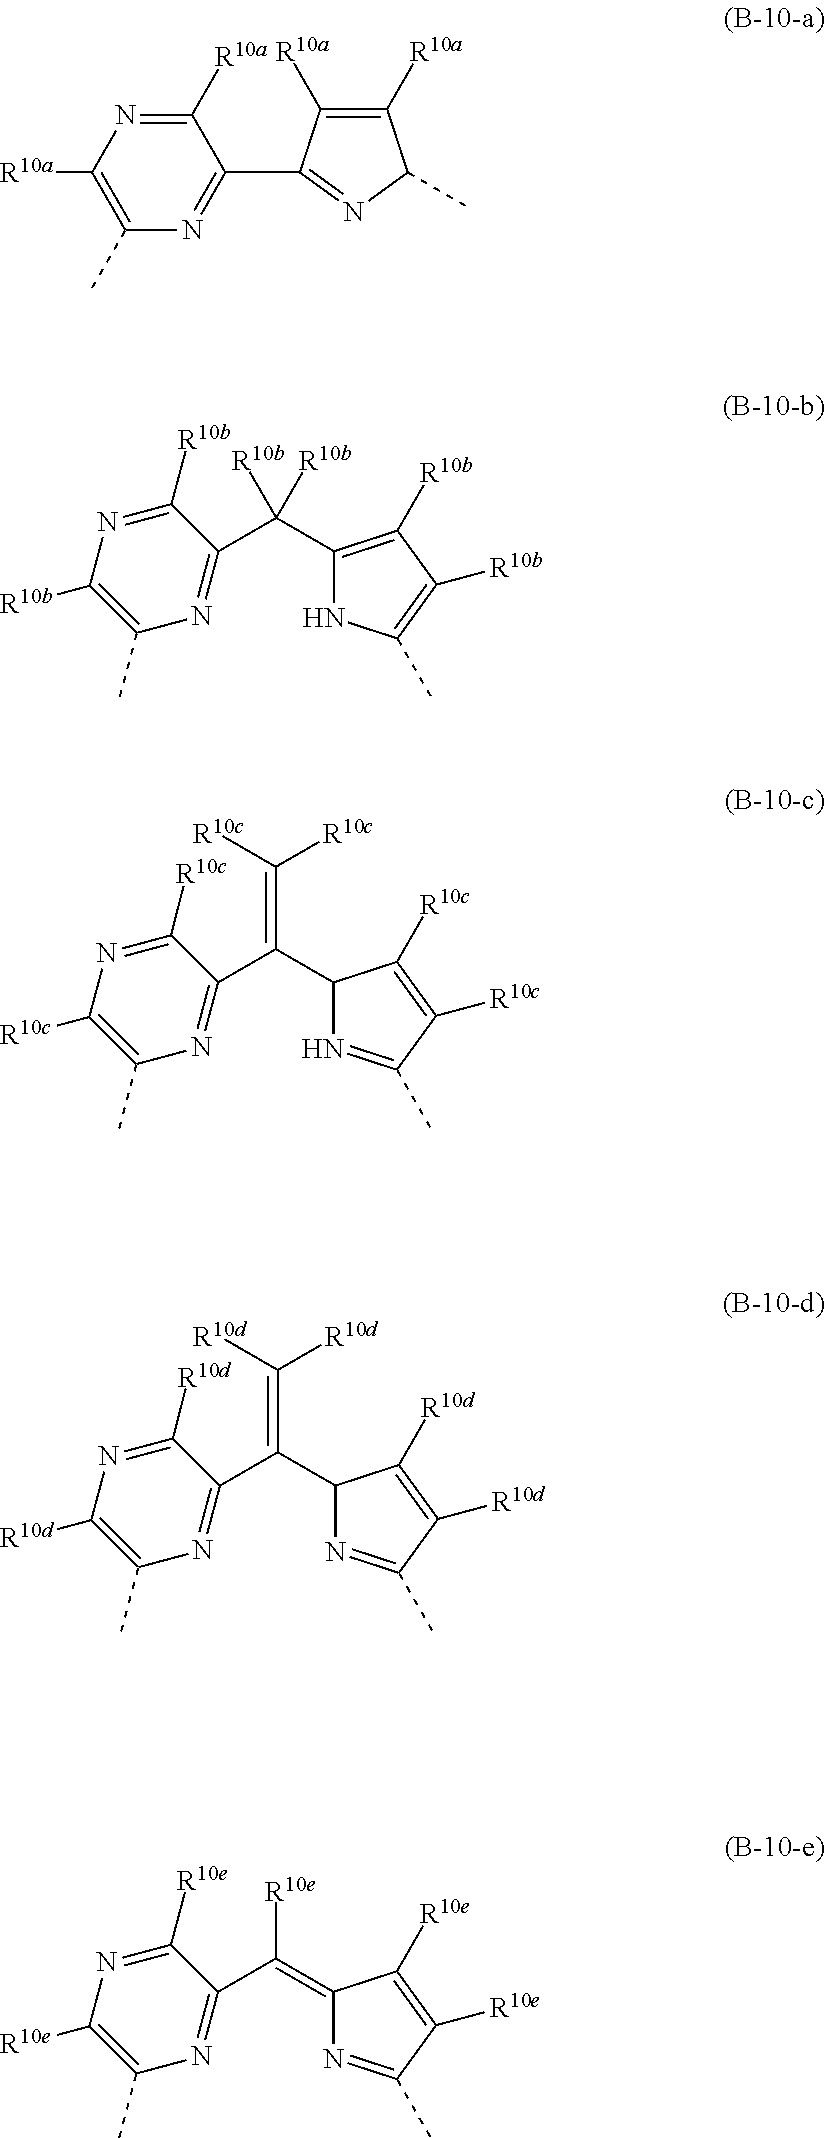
C1([R10a])=C([R10a])C(C)N=C1C1=NC(C)=C([R10a])N=C1[R10a].N1C(C)=C([R10b])C([R10b])=C1C(C1=NC(C)=C([R10b])N=C1[R10b])([R10b])[R10b].N1=C(C)C([R10d])=C([R10d])C1C(C1=NC(C)=C([R10d])N=C1[R10d])=C([R10d])[R10d].N1=C(C)C([R10e])=C([R10e])C1=C(C1=NC(C)=C([R10e])N=C1[R10e])[R10e].N1=C(C)C([R10c])=C([R10c])C1C(C1=NC(C)=C([R10c])N=C1[R10c])=C([R10c])[R10c]
